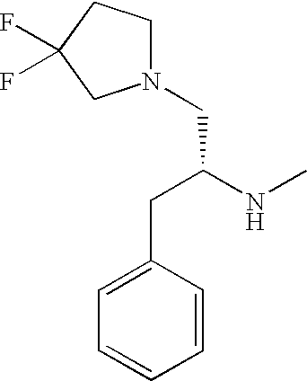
C1=CC(CC(CN2CCC(F)(F)C2)NC)=CC=C1
